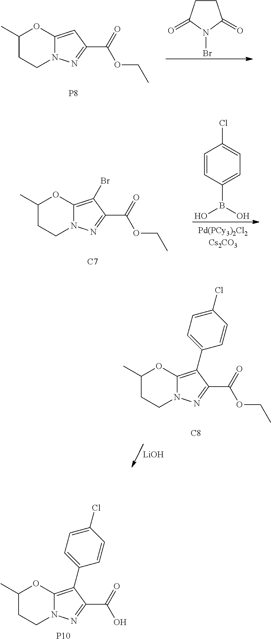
C1(C)CCN2C(=CC(C(=O)OCC)=N2)O1.[P8].C1CC(=O)N(Br)C1=O.C1(C)CCN2C(=C(Br)C(C(=O)OCC)=N2)O1.[C7].C1=CC(B(O)O)=CC=C1Cl.C1(C)CCN2C(=C(C3=CC=C(Cl)C=C3)C(C(=O)O)=N2)O1.[P10].C1(C)CCN2C(=C(C3=CC=C(Cl)C=C3)C(C(=O)OCC)=N2)O1.[C8].[LiOH]
